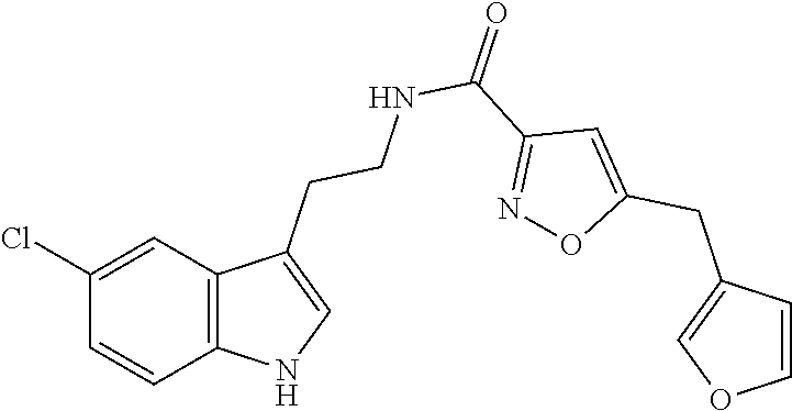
C1(Cl)=CC2=C(C=C1)NC=C2CCNC(=O)C1=NOC(CC2=COC=C2)=C1
